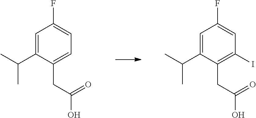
C1=C(C(C)C)C(CC(O)=O)=CC=C1F.C1=C(C(C)C)C(CC(O)=O)=C(I)C=C1F
